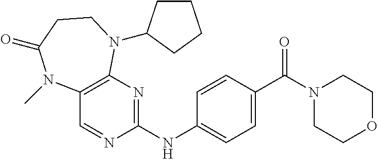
C1(C(N2CCOCC2)=O)=CC=C(NC2=NC3=C(C=N2)N(C)C(=O)CCN3C2CCCC2)C=C1
